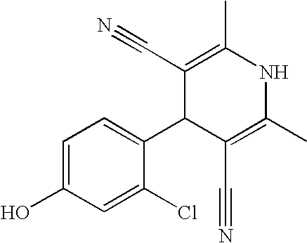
C1(C2C(C#N)=C(C)NC(C)=C2C#N)=CC=C(O)C=C1Cl
